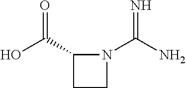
OC(C1N(C(=N)N)CC1)=O
